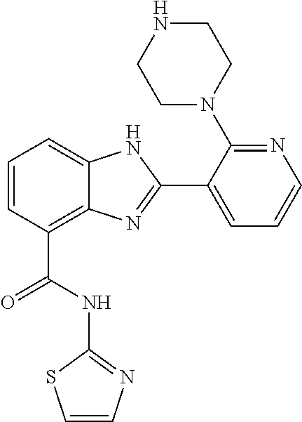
C1=CC(C(=O)NC2=NC=CS2)=C2C(=C1)NC(C1=CC=CN=C1N1CCNCC1)=N2
